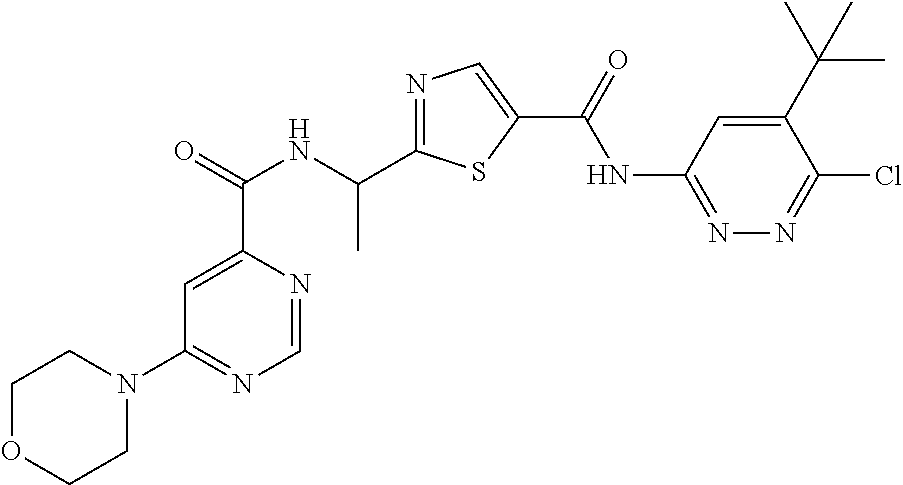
C1=NC(C(=O)NC(C2=NC=C(C(=O)NC3=NN=C(Cl)C(C(C)(C)C)=C3)S2)C)=CC(N2CCOCC2)=N1
